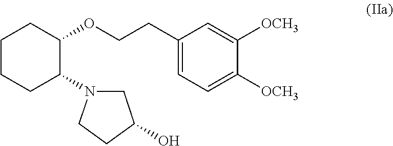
C1CCC(N2CC(O)CC2)C(OCCC2=CC=C([OCH3])C([OCH3])=C2)C1
